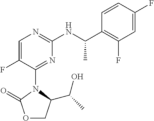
C1=C(F)C=CC(C(NC2=NC=C(F)C(N3C(C(C)O)COC3=O)=N2)C)=C1F
